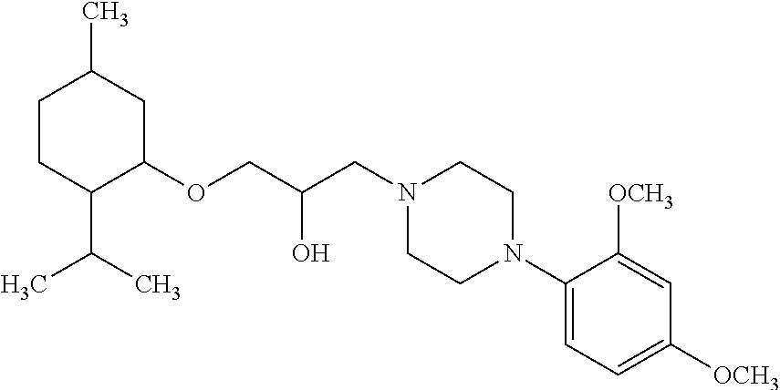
C1CC(C(C)C)C(OCC(CN2CCN(C3=CC=C([OCH3])C=C3[OCH3])CC2)O)CC1C
